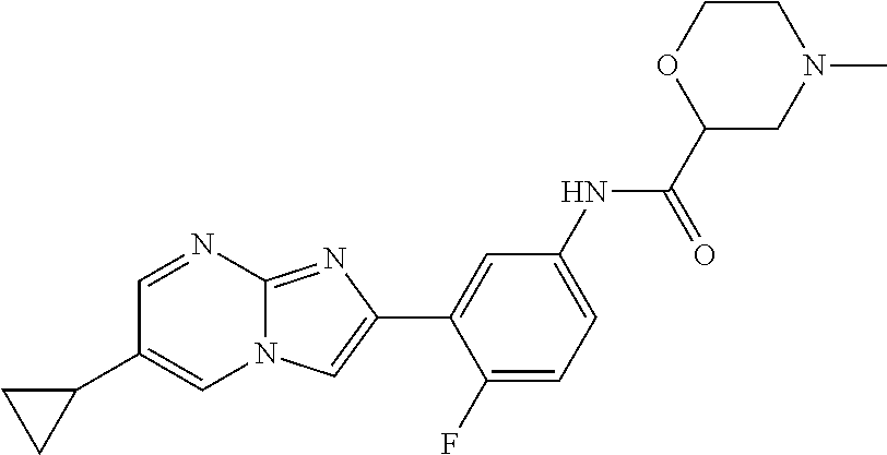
C1=NC2=NC(C3=CC(NC(C4CN(C)CCO4)=O)=CC=C3F)=CN2C=C1C1CC1
